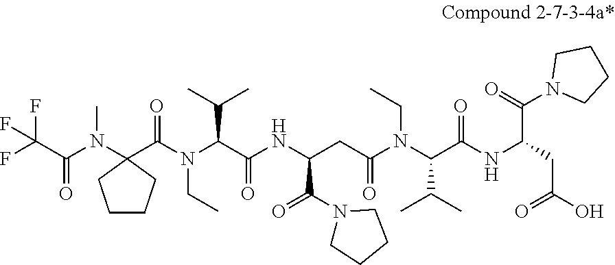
N(CC)(C(C(=O)NC(C(N1CCCC1)=O)CC(N(C(C(NC(CC(=O)O)C(=O)N1CCCC1)=O)C(C)C)CC)=O)C(C)C)C(C1(N(C(C(F)(F)F)=O)C)CCCC1)=O
